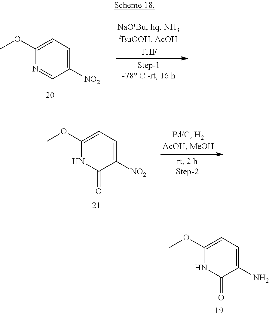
C1([NO2])=CC=C(OC)N=C1.C1=C([NO2])C(=O)NC(OC)=C1.COC1=CC=C(N)C(=O)N1
